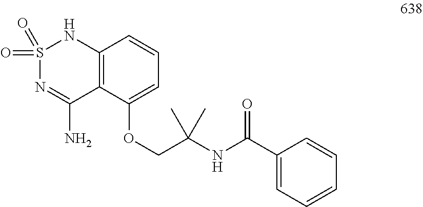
S1(=O)(=O)N=C(N)C2=C(N1)C=CC=C2OCC(NC(C1=CC=CC=C1)=O)(C)C
